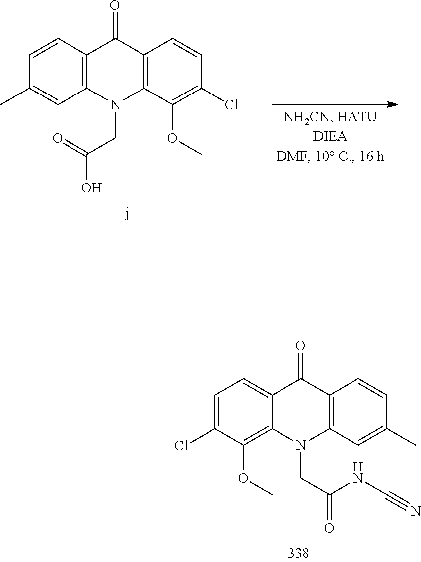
C1=CC2=C(C=C1C)N(CC(=O)O)C1=C(C2=O)C=CC(Cl)=C1OC.C1=C(Cl)C(OC)=C2C(=C1)C(=O)C1=C(N2CC(=O)NC#N)C=C(C)C=C1
